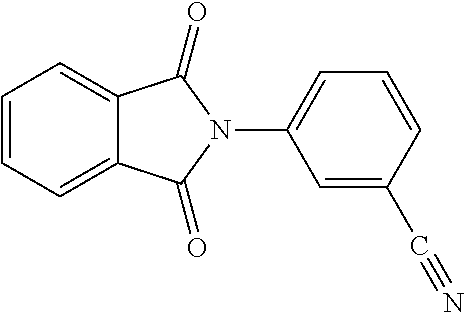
C1=CC=C2C(=C1)C(=O)N(C1=CC=CC(C#N)=C1)C2=O
